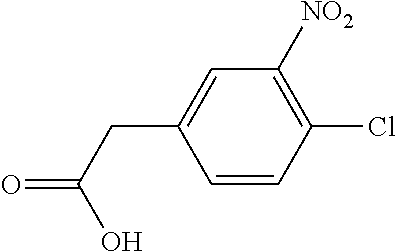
C1=CC(Cl)=C([NO2])C=C1CC(O)=O
